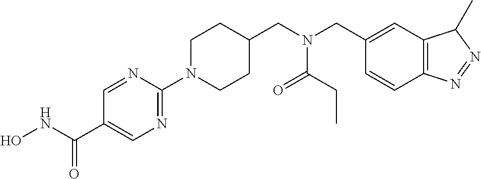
C1=NC(N2CCC(CN(CC3=CC4=C(C=C3)N=NC4C)C(=O)CC)CC2)=NC=C1C(NO)=O
